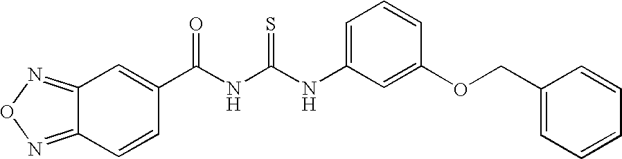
C(NC(NC1=CC=CC(OCC2=CC=CC=C2)=C1)=S)(=O)C1=CC2=NON=C2C=C1
